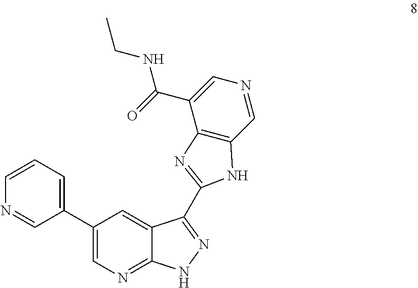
N1=CC(C2=CN=C3C(=C2)C(C2=NC4=C(C=NC=C4C(=O)NCC)N2)=NN3)=CC=C1
